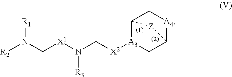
[R2]N(C[X1]N(C[X2][A3]1C2C[A4]C(C1)[Z]2)[R3])[R1]
